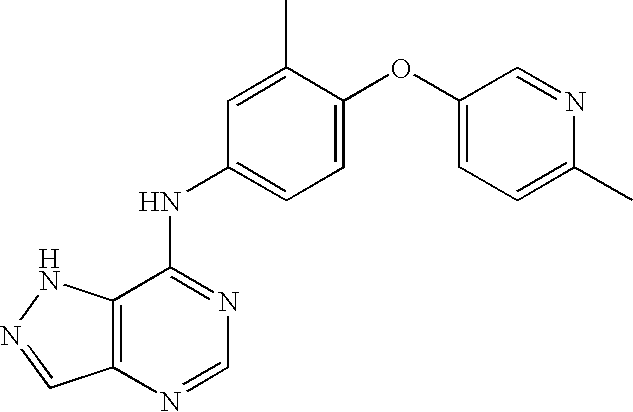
C12=C(N=CN=C1NC1=CC=C(OC3=CC=C(C)N=C3)C(C)=C1)C=NN2
